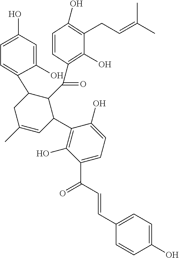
C(=O)(C1C(C2=C(O)C(C(C=CC3=CC=C(O)C=C3)=O)=CC=C2O)C=C(C)CC1C1=CC=C(O)C=C1O)C1=C(O)C(CC=C(C)C)=C(O)C=C1
